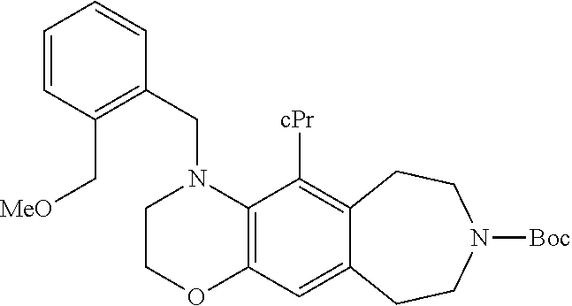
C1COC2=C(N1CC1=C(C[OMe])C=CC=C1)C([cPr])=C1C(=C2)CCN([Boc])CC1
